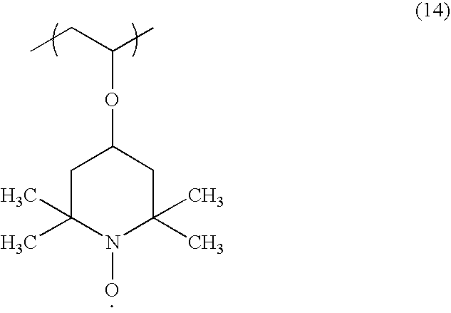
C1C(C)(C)N(O)C(C)(C)CC1OC(CC)C
